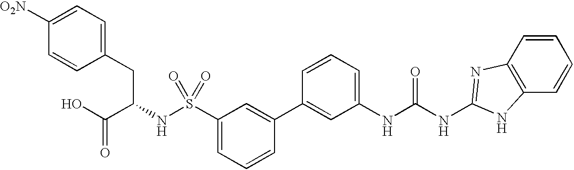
C1([O2N])=CC=C(CC(NS(C2=CC=CC(C3=CC(NC(NC4=NC5=C(C=CC=C5)N4)=O)=CC=C3)=C2)(=O)=O)C(O)=O)C=C1
